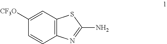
C12=C(C=C([CF3O])C=C1)SC(N)=N2
